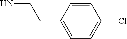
C1=CC(CCN)=CC=C1Cl
